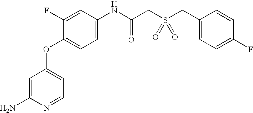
C1=C(N)N=CC=C1OC1=CC=C(NC(=O)CS(CC2=CC=C(F)C=C2)(=O)=O)C=C1F
